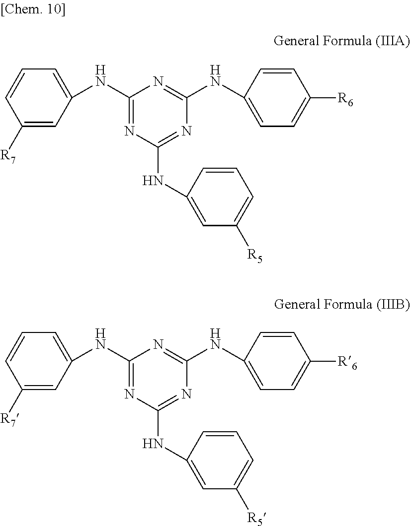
C1(NC2=CC=CC([R7])=C2)=NC(NC2=CC([R5])=CC=C2)=NC(NC2=CC=C([R6])C=C2)=N1.C1(NC2=CC=CC([R7])=C2)=NC(NC2=CC([R5])=CC=C2)=NC(NC2=CC=C([R6])C=C2)=N1
